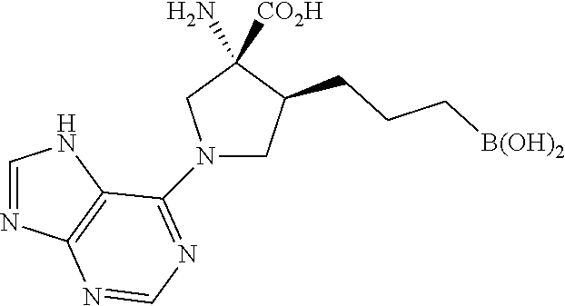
N1(C2=NC=NC3=C2NC=N3)CC(CCC[B(OH)2])C([CO2H])(N)C1
